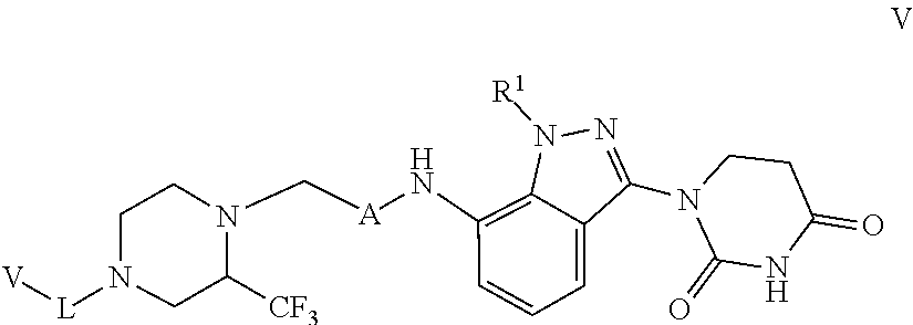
C1N([L][V])CC([CF3])N(C[A]NC2=C3N([R1])N=C(N4C(=O)NC(=O)CC4)C3=CC=C2)C1
